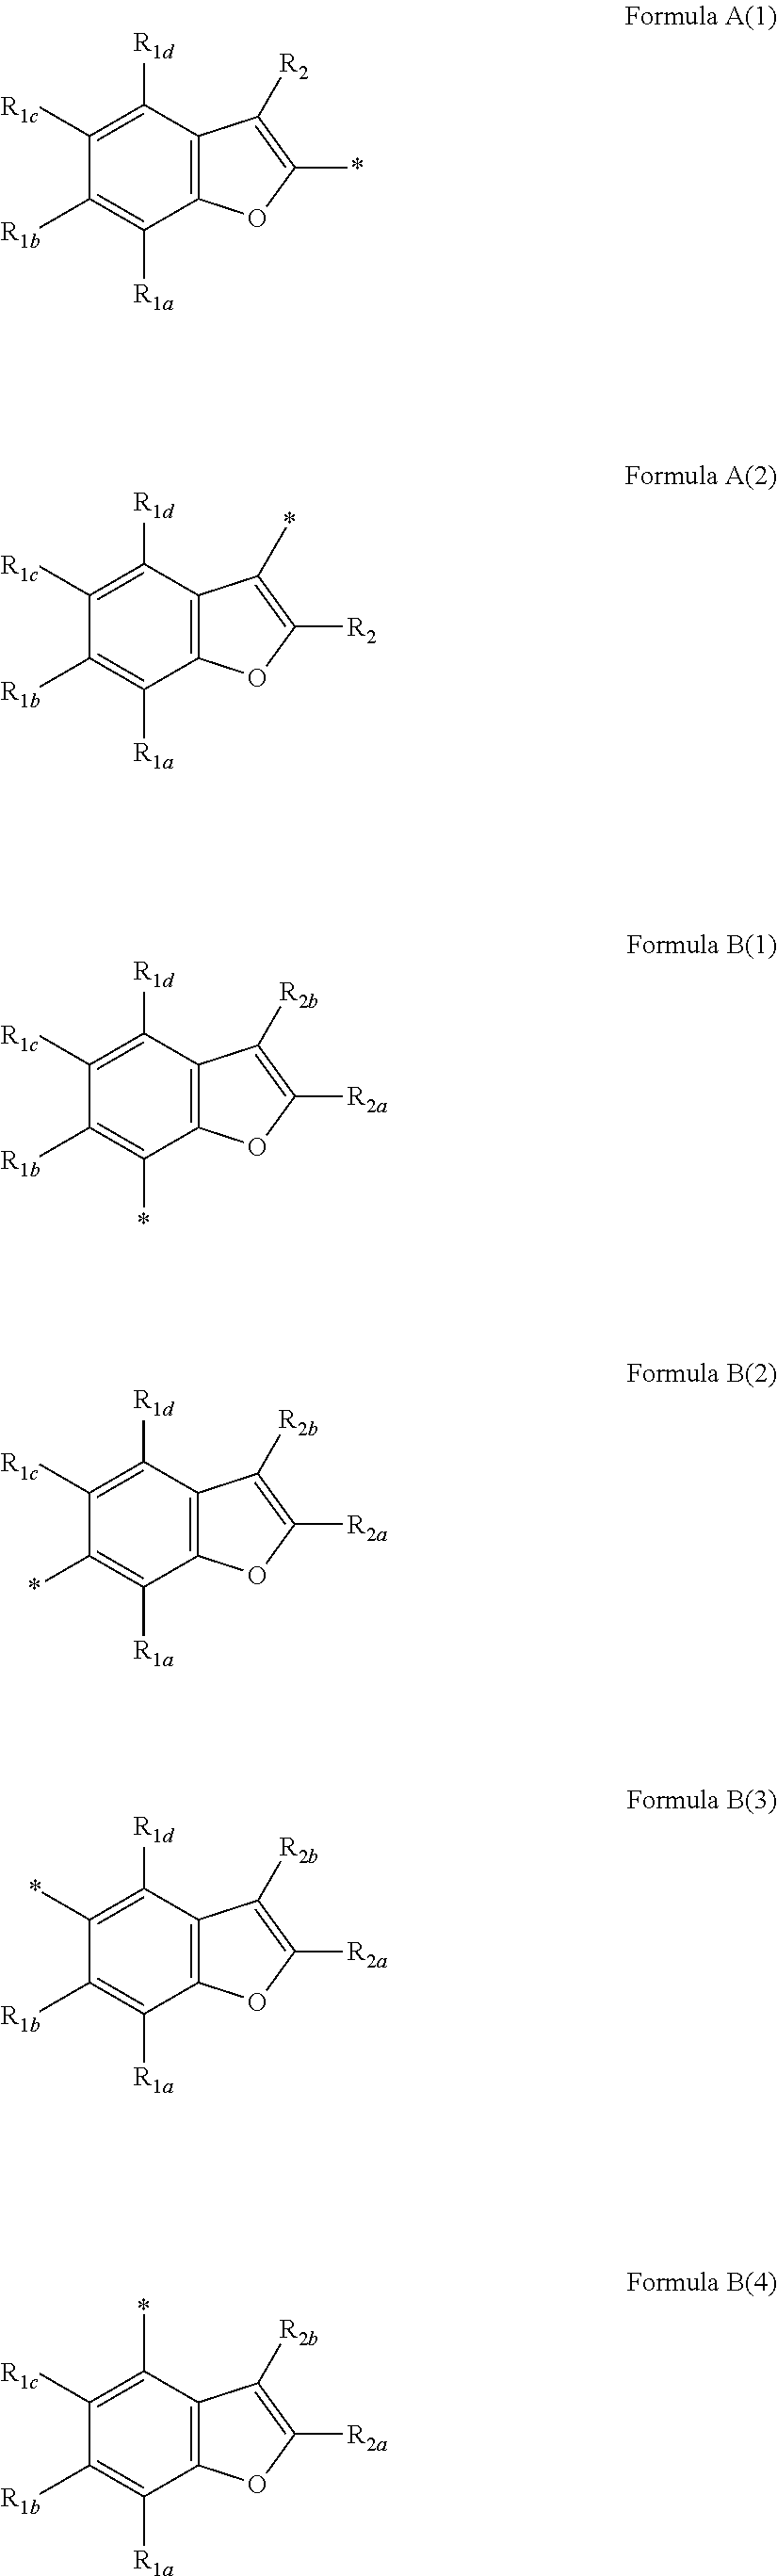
C1([R1c])=C([R1d])C2=C(C([R1a])=C1[R1b])OC(*)=C2[R2].C1([R1c])=C([R1d])C2=C(C([R1a])=C1[R1b])OC([R2])=C2*.C1([R1c])=C([R1d])C2=C(C(*)=C1[R1b])OC([R2a])=C2[R2b].C1([R1c])=C([R1d])C2=C(C([R1a])=C1*)OC([R2a])=C2[R2b].C1(*)=C([R1d])C2=C(C([R1a])=C1[R1b])OC([R2a])=C2[R2b].C1([R1c])=C(*)C2=C(C([R1a])=C1[R1b])OC([R2a])=C2[R2b]
